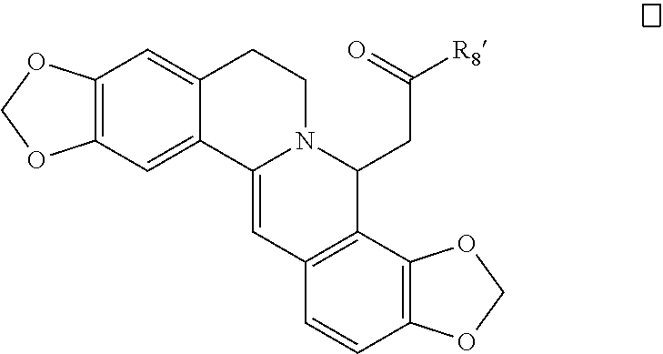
C12=C(C=C3C(=C1)CCN1C3=CC3=C(C1CC([R8])=O)C1=C(C=C3)OCO1)OCO2
